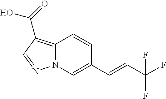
C12=C(C(=O)O)C=NN1C=C(C=CC(F)(F)F)C=C2
